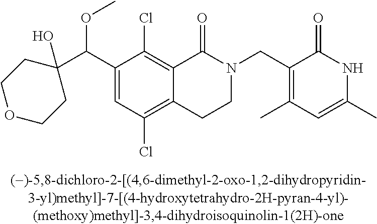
C1(C(C2(O)CCOCC2)OC)=CC(Cl)=C2C(=C1Cl)C(=O)N(CC1=C(C)C=C(C)NC1=O)CC2
